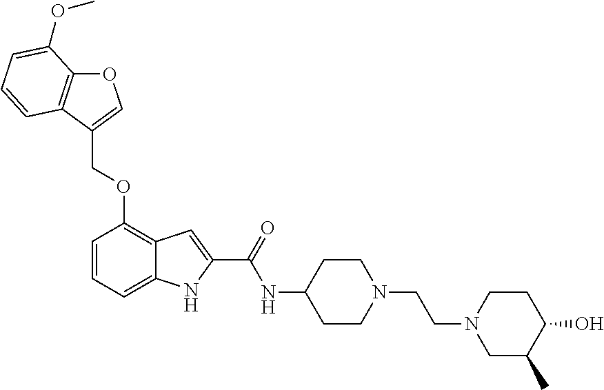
O1C2=C(C(COC3=C4C(=CC=C3)NC(C(=O)NC3CCN(CCN5CC(C)C(O)CC5)CC3)=C4)=C1)C=CC=C2OC
